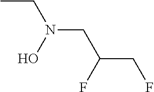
CCN(CC(CF)F)O
